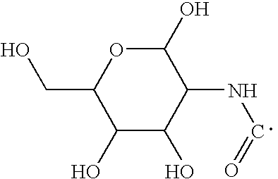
C1(O)OC(CO)C(O)C(O)C1NC=O
